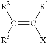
C(=C([X])[R1])([R3])[R2]
